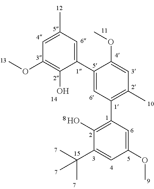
C1(C)=CC(OC)=C(O)C(C2=CC(C3=C(O)C(C(C)(C)C)=CC(OC)=C3)=C(C)C=C2OC)=C1
